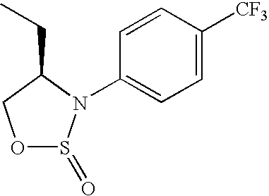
O1S(=O)N(C2=CC=C([CF3])C=C2)C(CC)C1
